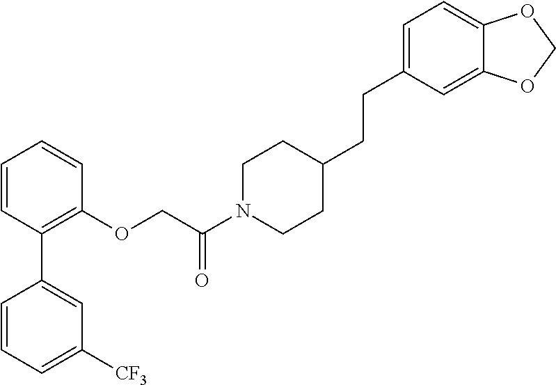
C1=CC(C2=CC([CF3])=CC=C2)=C(OCC(N2CCC(CCC3=CC=C4C(=C3)OCO4)CC2)=O)C=C1
